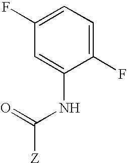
C1(F)=CC=C(F)C(NC([Z])=O)=C1
